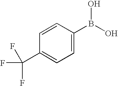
C1(C(F)(F)F)=CC=C(B(O)O)C=C1
